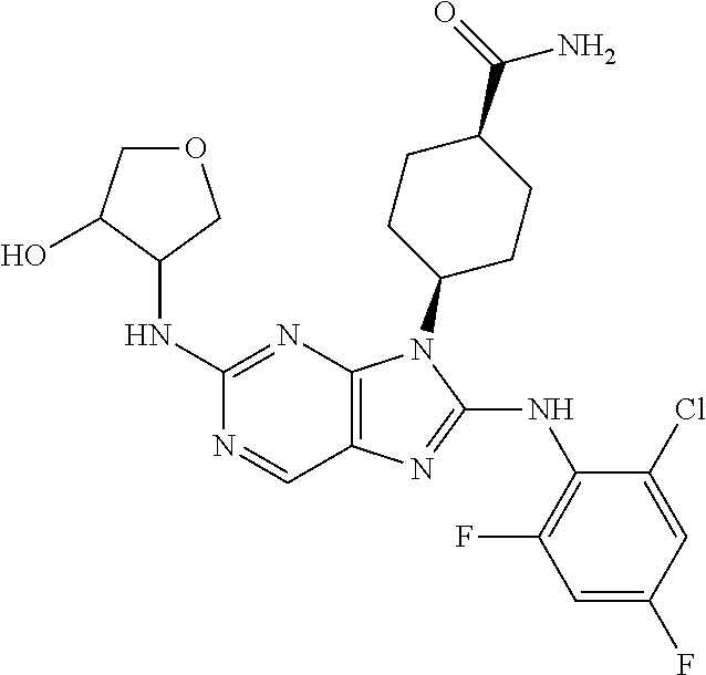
C1(NC2COCC2O)=NC2=C(C=N1)N=C(NC1=C(F)C=C(F)C=C1Cl)N2C1CCC(C(=O)N)CC1
